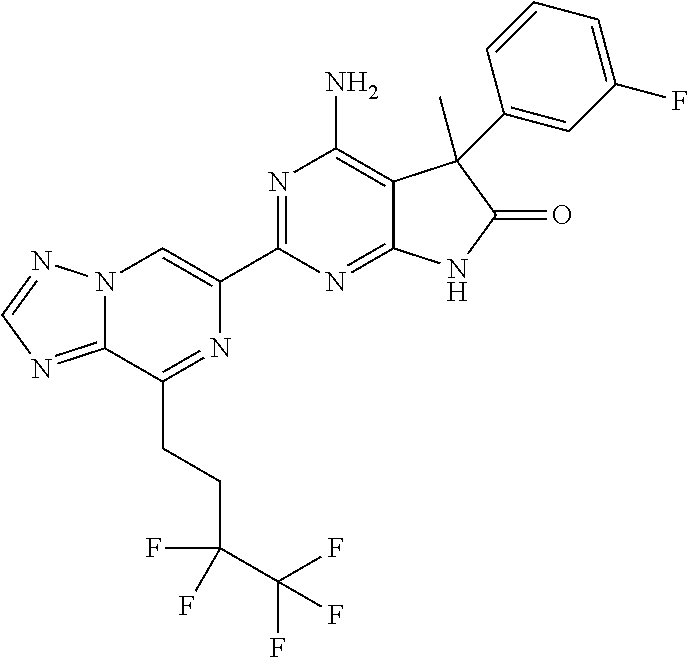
C12=NC=NN1C=C(C1=NC(N)=C3C(=N1)NC(=O)C3(C)C1=CC(F)=CC=C1)N=C2CCC(F)(C(F)(F)F)F
